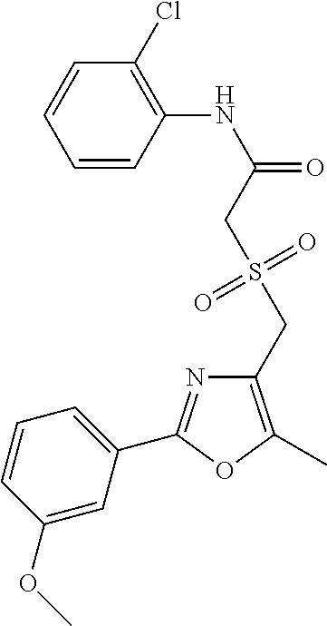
C1=CC(NC(=O)CS(CC2=C(C)OC(C3=CC=CC(OC)=C3)=N2)(=O)=O)=C(Cl)C=C1
